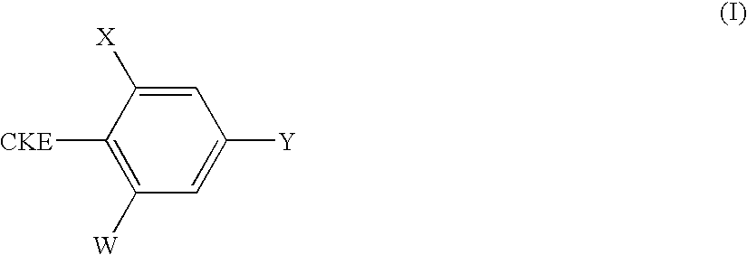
C1([W])=C([CKE])C([X])=CC([Y])=C1
